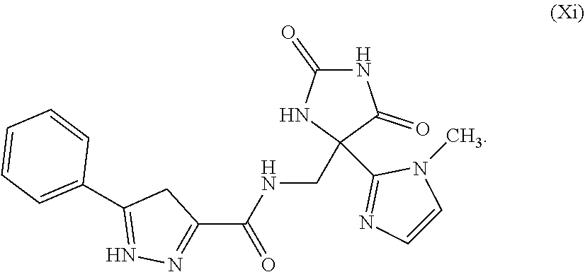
C1=CC=C(C2=NN=C(C(NCC3(C4=NC=CN4C)NC(=O)NC3=O)=O)C2)C=C1
